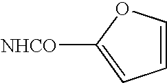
C1=COC([NHCO])=C1
